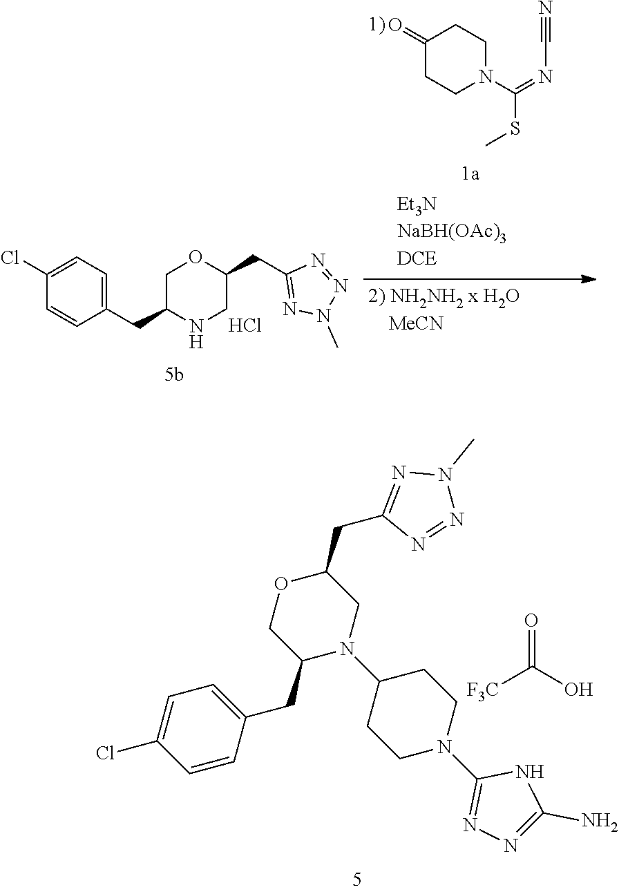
C1(CC2=NN(C)N=N2)OCC(CC2=CC=C(Cl)C=C2)N(C2CCN(C3=NN=C(N)N3)CC2)C1.[F3C]C(O)=O.C1(=O)CCN(C(=NC#N)SC)CC1.Cl.C1(Cl)=CC=C(CC2NCC(CC3=NN(C)N=N3)OC2)C=C1
